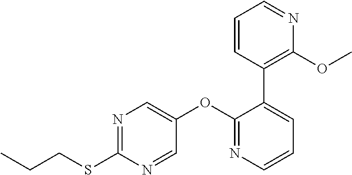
C1(OC2=CN=C(SCCC)N=C2)=NC=CC=C1C1=C(OC)N=CC=C1
